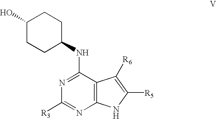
N1=C(NC2CCC(O)CC2)C2=C(N=C1[R3])NC([R5])=C2[R6]
